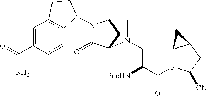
C1=C(C(=O)N)C=CC2=C1CCC2N1C(=O)C2CC1CN2CC([BocHN])C(=O)N1C2C(CC1[CN])C2
